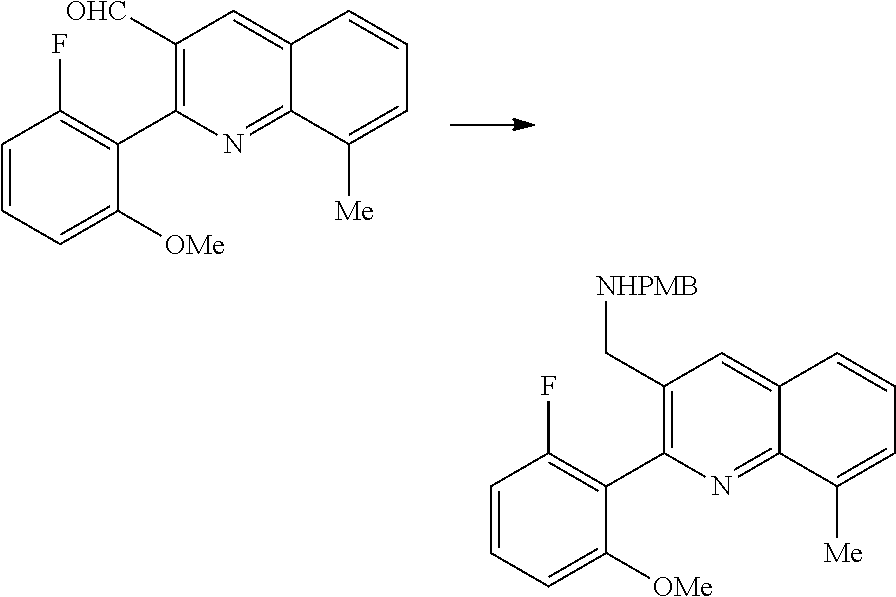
C1([OHC])=C(C2=C(F)C=CC=C2[OMe])N=C2C(=C1)C=CC=C2[Me].C1(C[NHPMB])=C(C2=C(F)C=CC=C2[OMe])N=C2C(=C1)C=CC=C2[Me]
